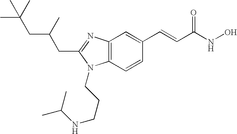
C12=C(N=C(CC(CC(C)(C)C)C)N1CCCNC(C)C)C=C(C=CC(NO)=O)C=C2
